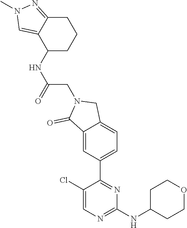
C1(Cl)=CN=C(NC2CCOCC2)N=C1C1=CC=C2C(=C1)C(=O)N(CC(NC1C3=CN(C)N=C3CCC1)=O)C2
